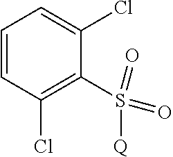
C1=CC(Cl)=C(S(=O)(=O)[Q])C(Cl)=C1
